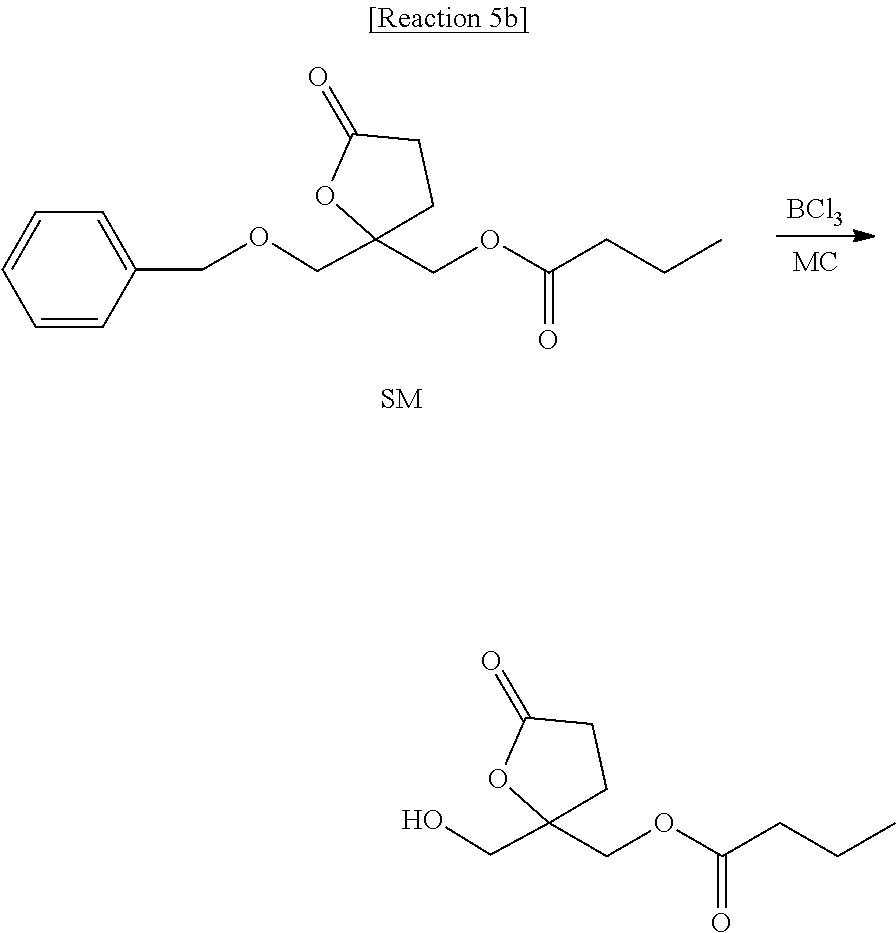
[BCl3].C1C(=O)OC(COCC2=CC=CC=C2)(COC(CCC)=O)C1.C1C(=O)OC(CO)(COC(CCC)=O)C1
